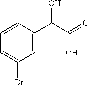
C1=CC=C(Br)C=C1C(C(=O)O)O
